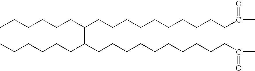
CCCCCCC(CCCCCCCCCCC(C)=O)C(CCCCCC)CCCCCCCCCCC(C)=O
